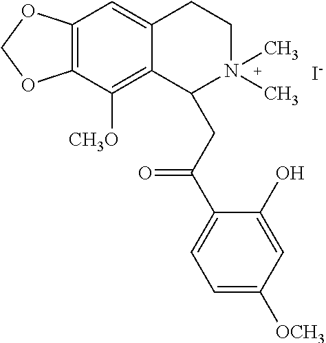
[I-].C12=C(C([CH3O])=C3C(=C1)CCN(C)(C)C3CC(C1=CC=C([OCH3])C=C1O)=O)OCO2
